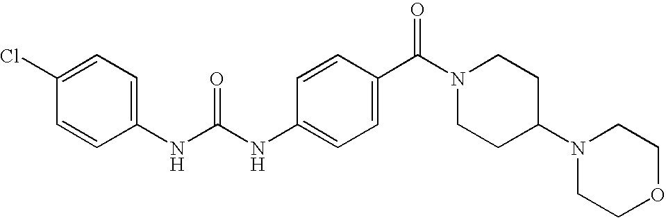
C1(Cl)=CC=C(NC(NC2=CC=C(C(N3CCC(N4CCOCC4)CC3)=O)C=C2)=O)C=C1
